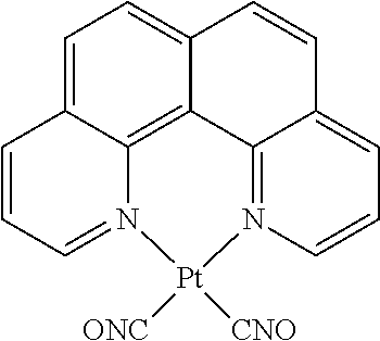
C1=C2C3=C4C(=C1)C=CC1=CC=CN(=C41)[Pt]([ONC])([CNO])N3=CC=C2
